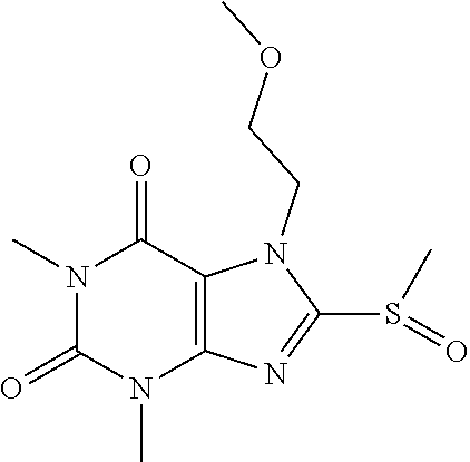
N1(C)C(=O)N(C)C2=C(C1=O)N(CCOC)C(S(=O)C)=N2
